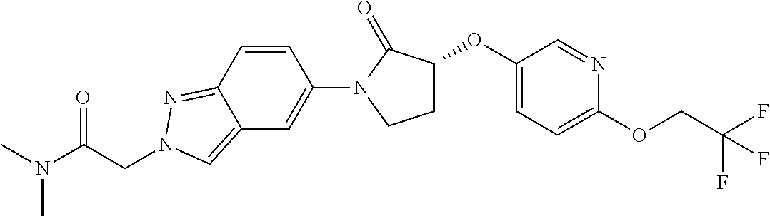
C1C(OC2=CC=C(OCC(F)(F)F)N=C2)C(=O)N(C2=CC3=CN(CC(N(C)C)=O)N=C3C=C2)C1
